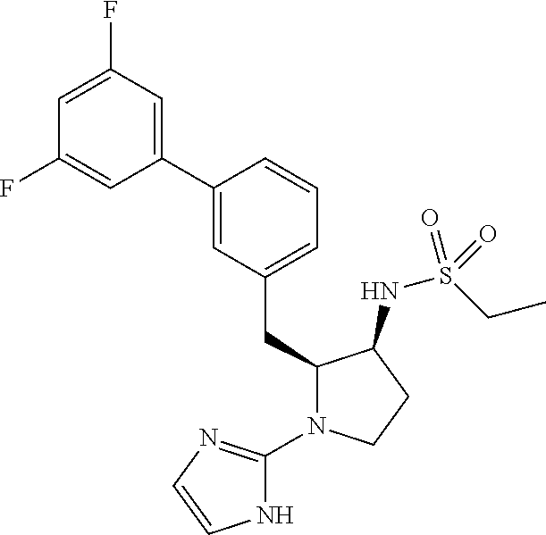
C1(CC2=CC=CC(C3=CC(F)=CC(F)=C3)=C2)C(NS(CC)(=O)=O)CCN1C1=NC=CN1
